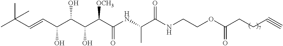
CC(C=CC(C(C(C(C(NC(C(NCCOC(=O)CCC#C)=O)C)=O)[OCH3])O)O)O)(C)C
